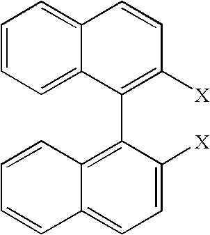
C1=CC=C2C(=C1)C=CC([X])=C2C1=C2C(=CC=C1[X])C=CC=C2
